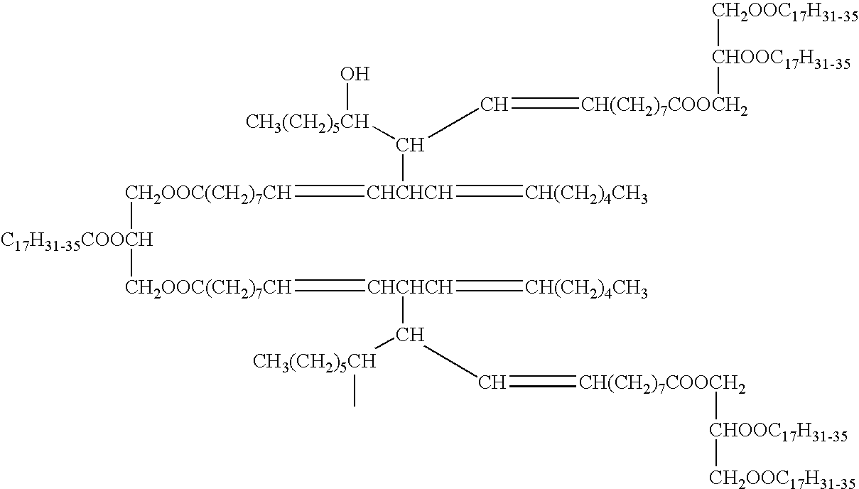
C([CHCHCH](=[CH(CH2)4CH3])=[CH2OOC(CH2)7CH][C17H31-35COOCH][CH2OOC(CH2)7CH]=[CHCHCH](=[CH(CH2)4CH3])C(C=[CH(CH2)7COOCH2][CHOOC17H31-35][CH2OOC17H31-35])[CH3(CH2)5CH]C)(C=[CH(CH2)7COOCH2][CHOOC17H31-35][CH2OOC17H31-35])[CH3(CH2)5CH]O
